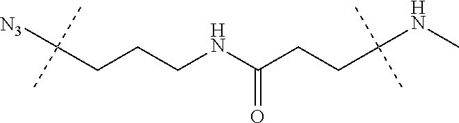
C(CCCNC(CCC(NC)(C)C)=O)([N3])(C)C
